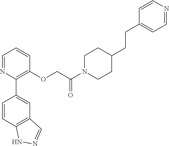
C1=NC(C2=CC3=C(C=C2)NN=C3)=C(OCC(N2CCC(CCC3=CC=NC=C3)CC2)=O)C=C1
